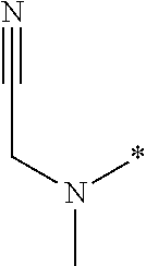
C(N(*)C)C#N
